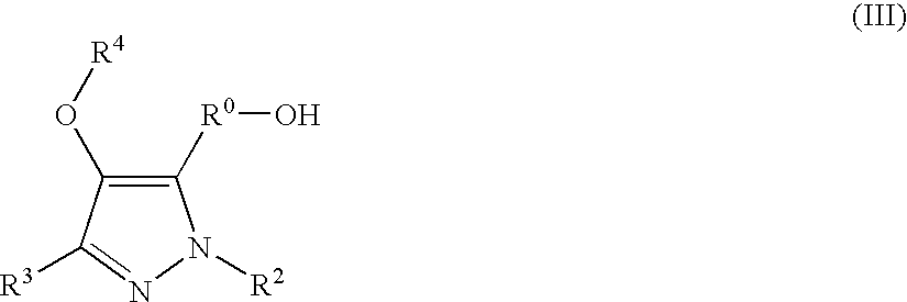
C1([R0]O)=C(O[R4])C([R3])=NN1[R2]
